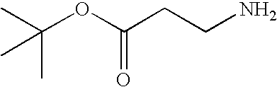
CC(C)(C)OC(=O)CCN
